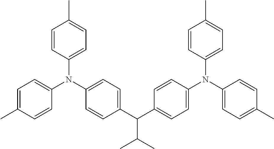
C(C(C)C)(C1=CC=C(N(C2=CC=C(C)C=C2)C2=CC=C(C)C=C2)C=C1)C1=CC=C(N(C2=CC=C(C)C=C2)C2=CC=C(C)C=C2)C=C1
